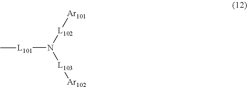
N([L101]C)([L103][Ar102])[L102][Ar101]
